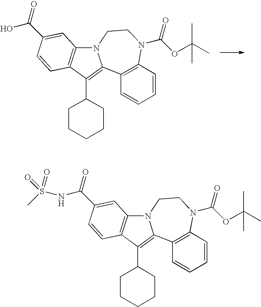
C1(C2CCCCC2)=C2C3=C(C=CC=C3)N(C(OC(C)(C)C)=O)CCN2C2=C1C=CC(C(O)=O)=C2.C1(C2CCCCC2)=C2C3=C(C=CC=C3)N(C(OC(C)(C)C)=O)CCN2C2=C1C=CC(C(NS(C)(=O)=O)=O)=C2
